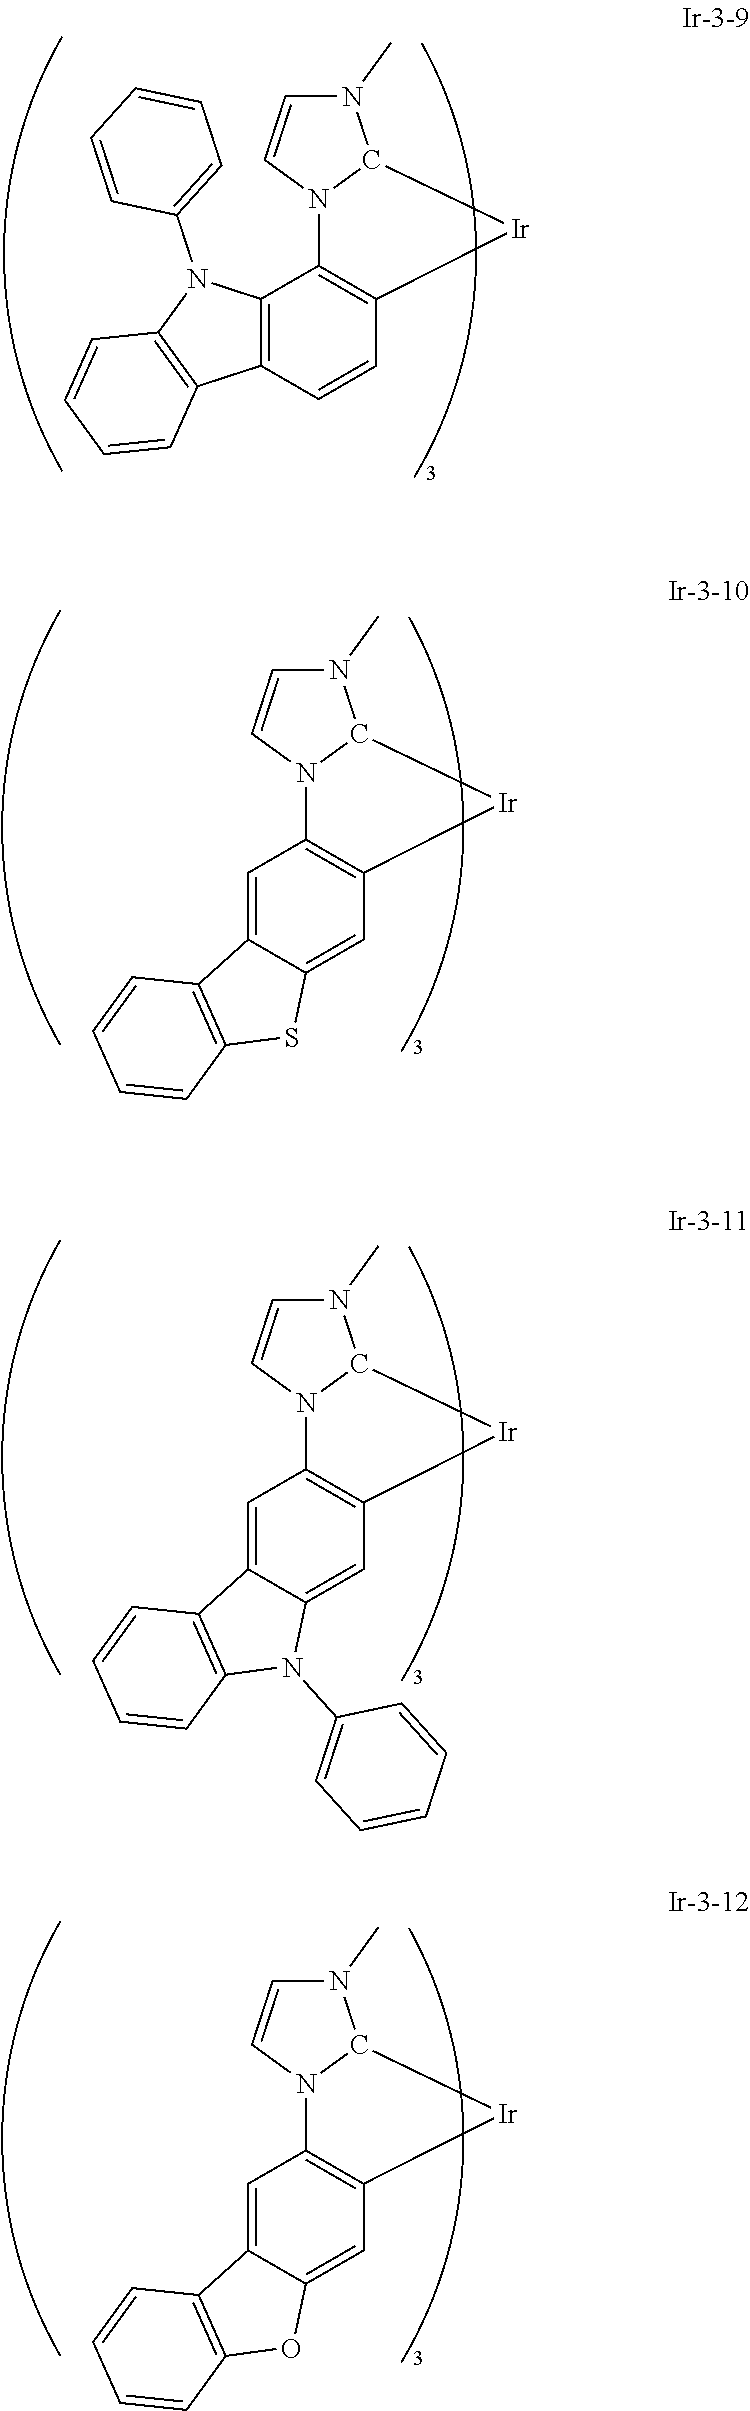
N1(C)C=CN2C1[Ir]C1=C2C2=C(C=C1)C1=C(N2C2=CC=CC=C2)C=CC=C1.N1(C)C=CN2C1[Ir]C1=C2C=C2C(=C1)SC1=C2C=CC=C1.N1(C)C=CN2C1[Ir]C1=C2C=C2C(=C1)N(C1=CC=CC=C1)C1=C2C=CC=C1.N1(C)C=CN2C1[Ir]C1=C2C=C2C(=C1)OC1=C2C=CC=C1
